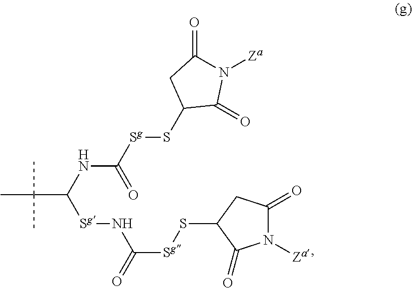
CC(C)(C)C(NC([Sg]SC1C(=O)N([Za])C(=O)C1)=O)[Sg]NC([Sg]SC1CC(=O)N([Za])C1=O)=O
